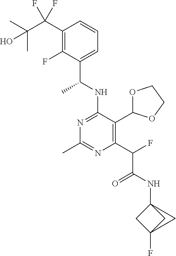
N1=C(NC(C)C2=CC=CC(C(F)(F)C(C)(C)O)=C2F)C(C2OCCO2)=C(C(C(=O)NC23CC(F)(C2)C3)F)N=C1C
